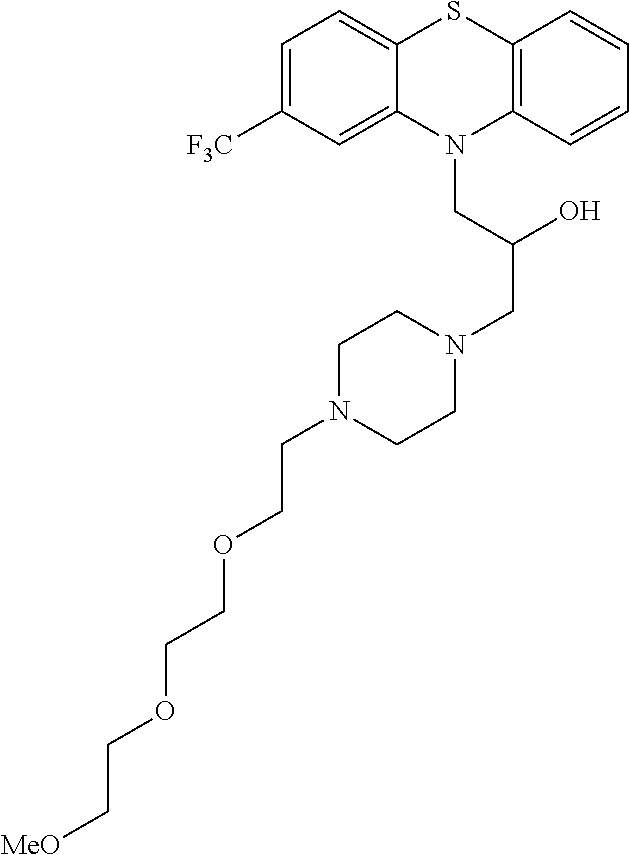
C1=C([F3C])C=C2C(=C1)SC1=C(N2CC(CN2CCN(CCOCCOCC[MeO])CC2)O)C=CC=C1
